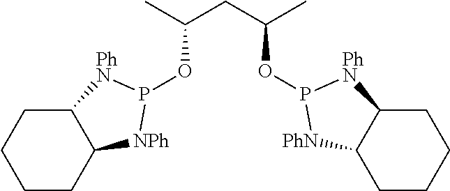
C1CC2C(CC1)[PhN]P(OC(CC(C)OP1[PhN]C3CCCCC3[PhN]1)C)[NPh]2
